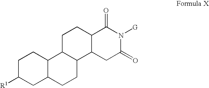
C1([R1])CC2C(C3C(CC2)C2C(CC3)C(=O)N([G])C(=O)C2)CC1
